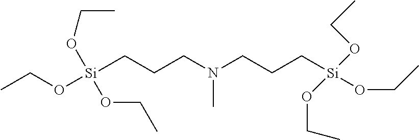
[Si](CCCN(CCC[Si](OCC)(OCC)OCC)C)(OCC)(OCC)OCC
